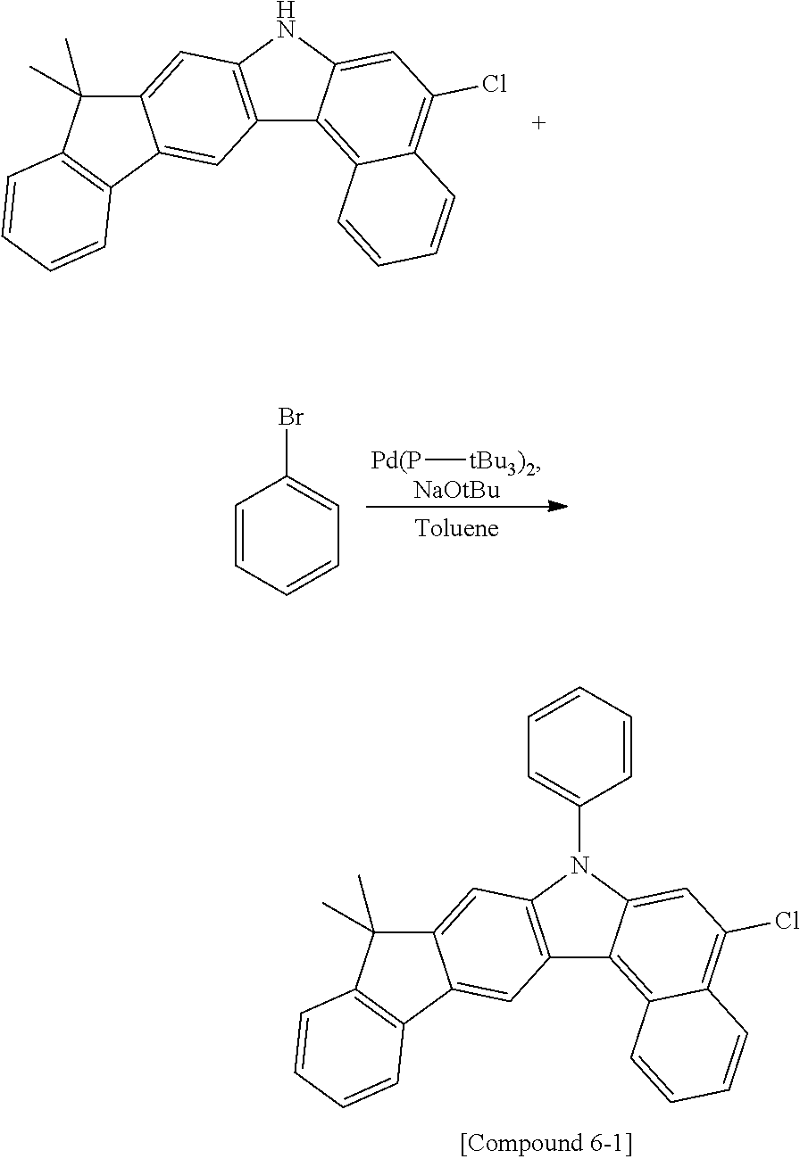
[Pd(P][tBu3)2].[NaOtBu].BrC1=CC=CC=C1.C12=C(NC3=CC(Cl)=C4C(=C13)C=CC=C4)C=C1C(=C2)C2=C(C1(C)C)C=CC=C2.C12=C(N(C3=CC=CC=C3)C3=CC(Cl)=C4C(=C13)C=CC=C4)C=C1C(=C2)C2=C(C1(C)C)C=CC=C2
